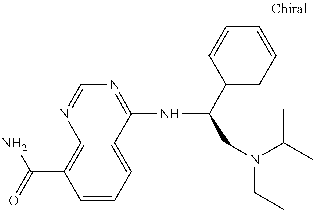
C1=C(C(=O)N)C=CC=CC(NC(CN(CC)C(C)C)C2CC=CC=C2)=NC=N1
